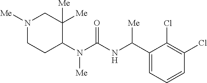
N1([Me])CCC(N(C(NC(C2=CC=CC(Cl)=C2Cl)[Me])=O)[Me])C([Me])([Me])C1
